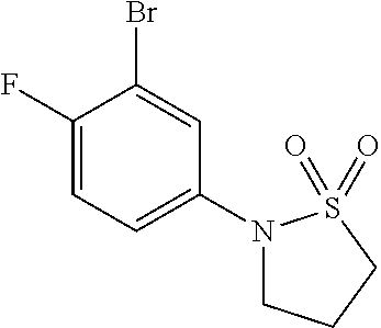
C1(Br)=CC(N2CCCS2(=O)=O)=CC=C1F
